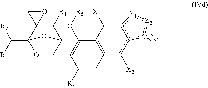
C12C([R1])C3(C(C([R2])[R3])(OC1C1=C(O[R5])C4=C(C=C1[R4])c([X2])c1c(c4[X1])[Z1]:[Z2]:[(Z3)n4]1)O2)CO3
